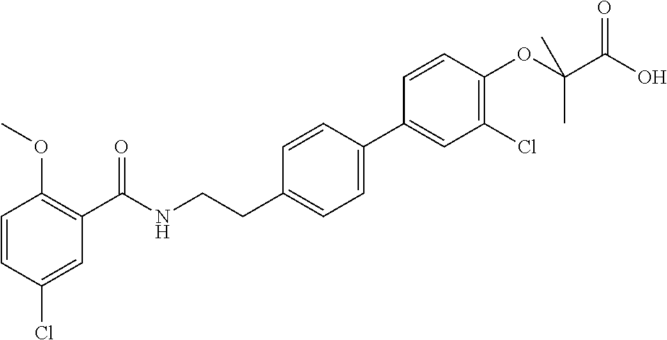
C1=CC(Cl)=CC(C(NCCC2=CC=C(C3=CC(Cl)=C(OC(C(O)=O)(C)C)C=C3)C=C2)=O)=C1OC
